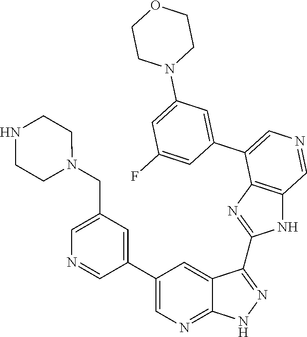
C1=C(CN2CCNCC2)C=C(C2=CN=C3C(=C2)C(C2=NC4=C(N2)C=NC=C4C2=CC(N4CCOCC4)=CC(F)=C2)=NN3)C=N1
